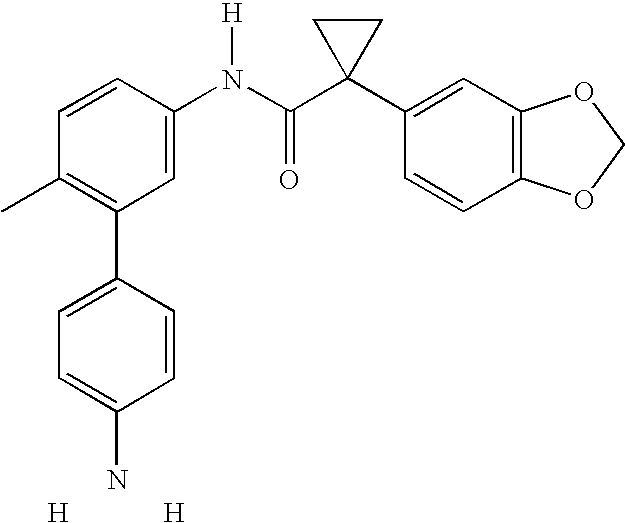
C1=CC(N(C(C2(C3=CC4=C(C=C3)OCO4)CC2)=O)[H])=CC(C2=CC=C(N)C=C2)=C1C.[H].[H]
